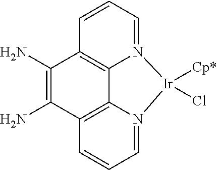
NC1=C(N)C2=C3C4=C1C=CC=N4[Ir]([Cp*])(Cl)N3=CC=C2
